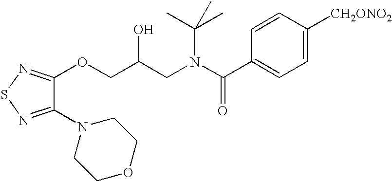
C1(OCC(CN(C(C2=CC=C([CH2ONO2])C=C2)=O)C(C)(C)C)O)=NSN=C1N1CCOCC1
